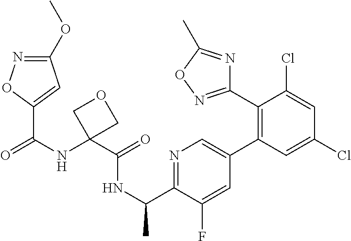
N(C(C)C1=NC=C(C2=C(C3=NOC(C)=N3)C(Cl)=CC(Cl)=C2)C=C1F)C(=O)C1(NC(=O)C2=CC(OC)=NO2)COC1
